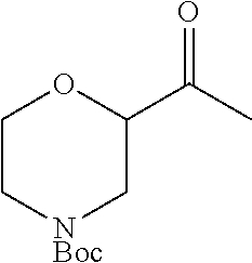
C1C[NBoc]CC(C(C)=O)O1
